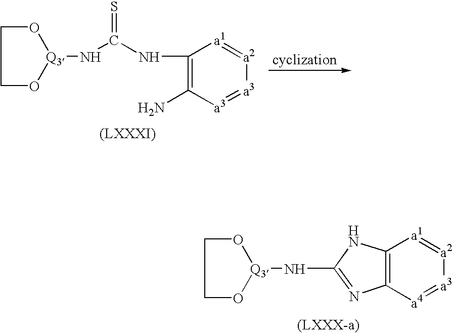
C1O[Q3](NC(NC2=C(N)[a3]=[a3][a2]=[a1]2)=S)OC1.C1O[Q3](NC2=NC3=C(N2)[a1]=[a2][a3]=[a4]3)OC1
